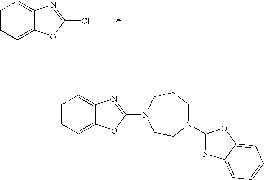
C1=CC=C2C(=C1)N=C(Cl)O2.C1=CC=C2C(=C1)N=C(N1CCN(C3=NC4=CC=CC=C4O3)CCC1)O2
